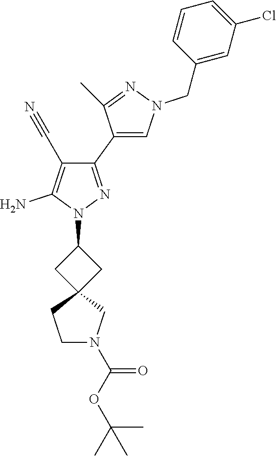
C1(C2=CN(CC3=CC(Cl)=CC=C3)N=C2C)=NN(C2CC3(C2)CCN(C(OC(C)(C)C)=O)C3)C(N)=C1C#N
